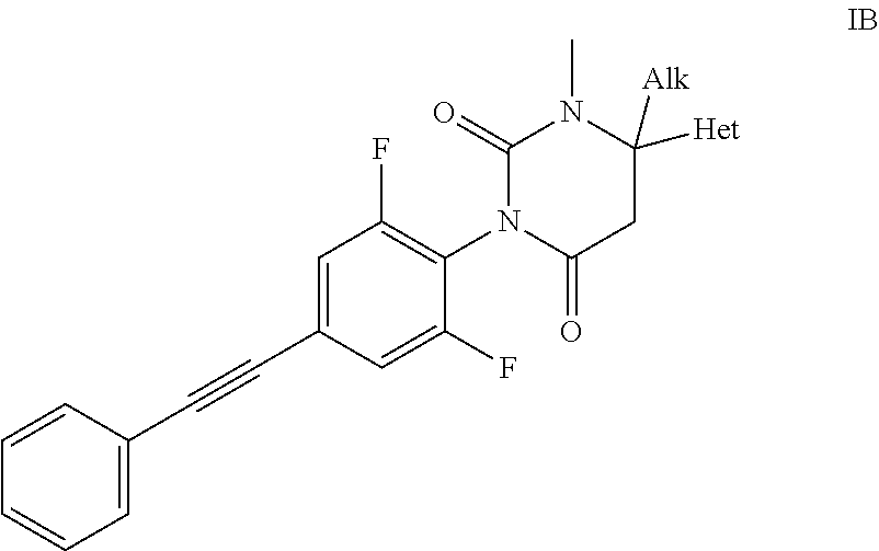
C1=CC(C#CC2=CC(F)=C(N3C(=O)CC([Het])([Alk])N(C)C3=O)C(F)=C2)=CC=C1
